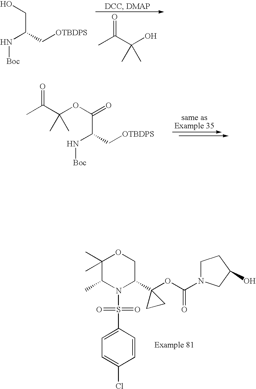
CC(C(O)(C)C)=O.C(C(C[OTBDPS])N[Boc])O.C1(C)(C)C(C)N(S(C2=CC=C(Cl)C=C2)(=O)=O)C(C2(OC(=O)N3CCC(O)C3)CC2)CO1.CC(C(OC(=O)C(C[OTBDPS])N[Boc])(C)C)=O
